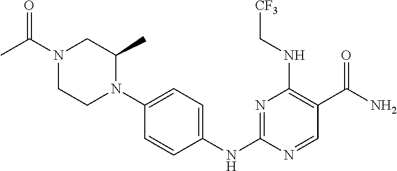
C1=CC(NC2=NC(NC[CF3])=C(C(N)=O)C=N2)=CC=C1N1C(C)CN(C(=O)C)CC1
